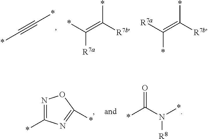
*C([R7b])=C([R7a])*.*C([R7b])=C(*)[R7a].C(#C*)*.O=C(*)N([R8])*.N1=C(*)N=C(*)O1
